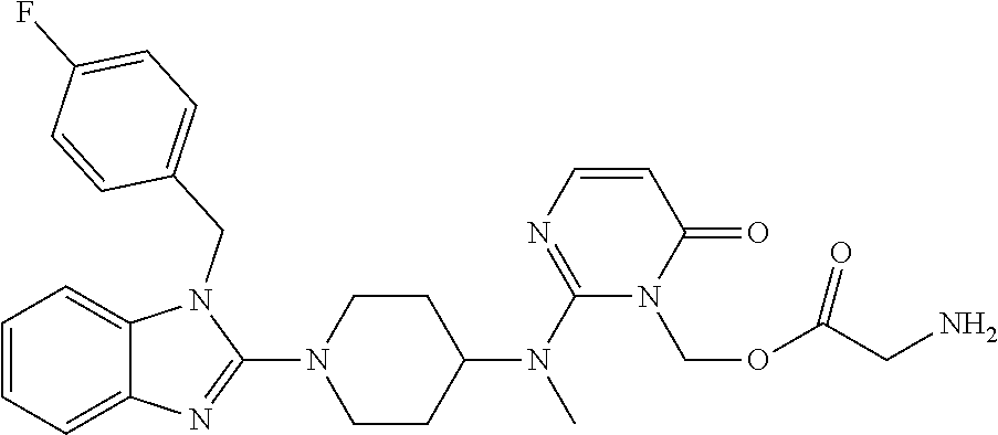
C1=CC=C2C(=C1)N(CC1=CC=C(F)C=C1)C(N1CCC(N(C)C3=NC=CC(=O)N3COC(CN)=O)CC1)=N2
